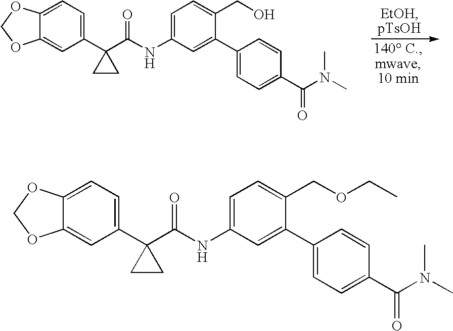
C12=CC(C3(C(NC4=CC=C(CO)C(C5=CC=C(C(N(C)C)=O)C=C5)=C4)=O)CC3)=CC=C1OCO2.C12=CC(C3(C(NC4=CC=C(COCC)C(C5=CC=C(C(N(C)C)=O)C=C5)=C4)=O)CC3)=CC=C1OCO2
